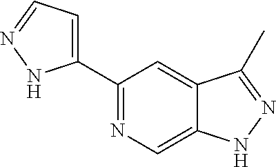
C1(C2=CC=NN2)=NC=C2C(=C1)C(C)=NN2
